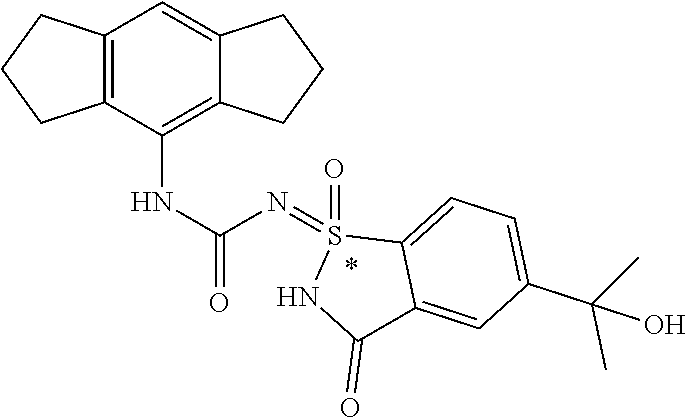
C12=C(CCC1)C=C1CCCC1=C2NC(N=S1(=O)NC(=O)C2=CC(C(C)(O)C)=CC=C12)=O
